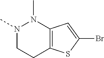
N1(C)CCC2=C(N1C)C=C(Br)S2
